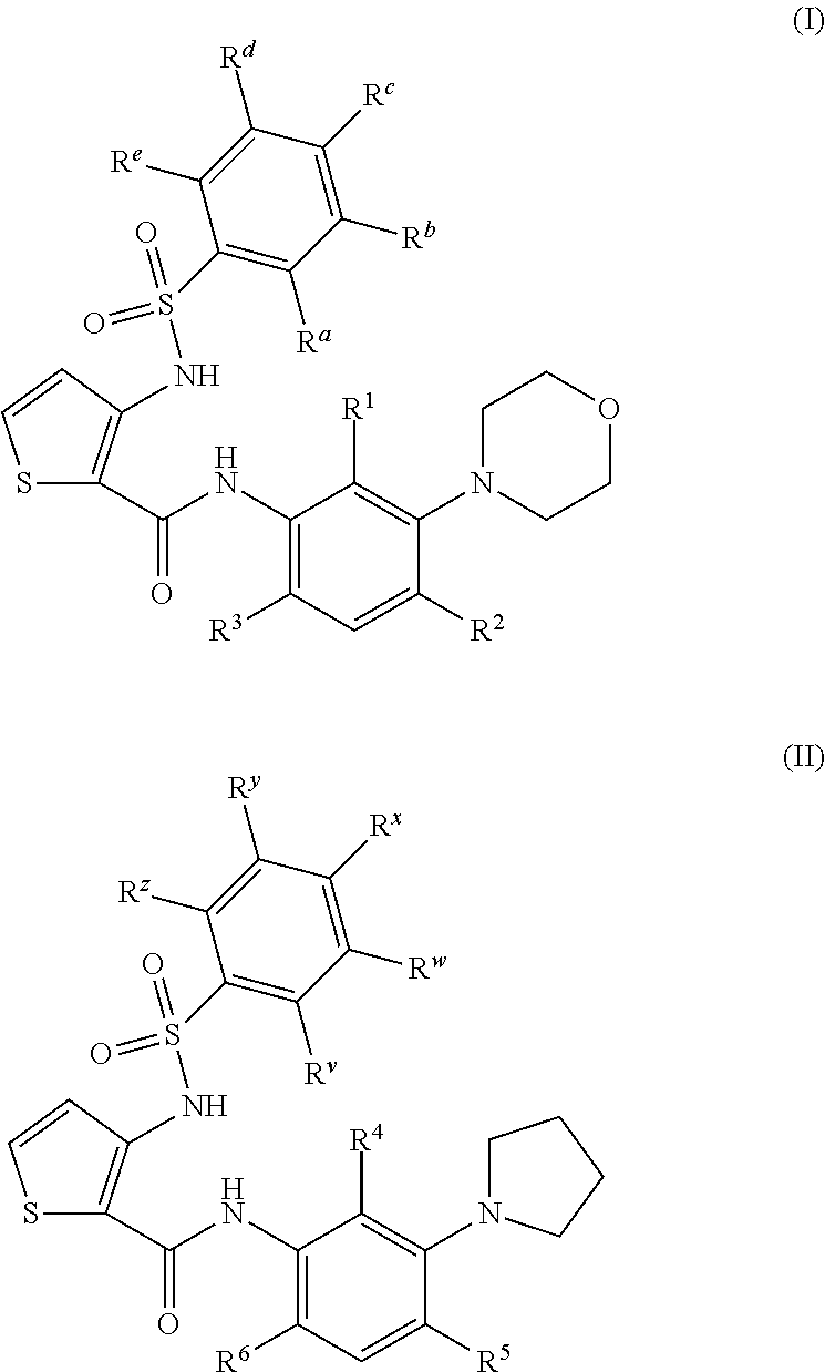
S1C(C(NC2=C([R3])C=C([R2])C(N3CCOCC3)=C2[R1])=O)=C(NS(=O)(=O)C2=C([Ra])C([Rb])=C([Rc])C([Rd])=C2[Re])C=C1.S1C(C(NC2=C([R6])C=C([R5])C(N3CCCC3)=C2[R4])=O)=C(NS(=O)(=O)C2=C([Rv])C([Rw])=C([Rx])C([Ry])=C2[Rz])C=C1
